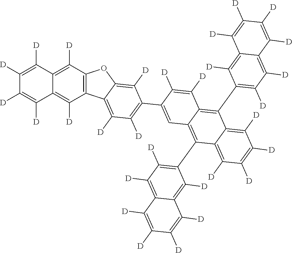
[D]C1=C([D])C2=C([D])C([D])=C(C3=C4C=C(C5=C([D])C([D])=C6C7=C(C([D])=C8C(=C7[D])C([D])=C([D])C([D])=C8[D])OC6=C5[D])C([D])=C([D])C4=C(C4=C([D])C([D])=C5C(=C4[D])C([D])=C([D])C([D])=C5[D])C4=C([D])C([D])=C([D])C([D])=C34)C([D])=C2C([D])=C1[D]
